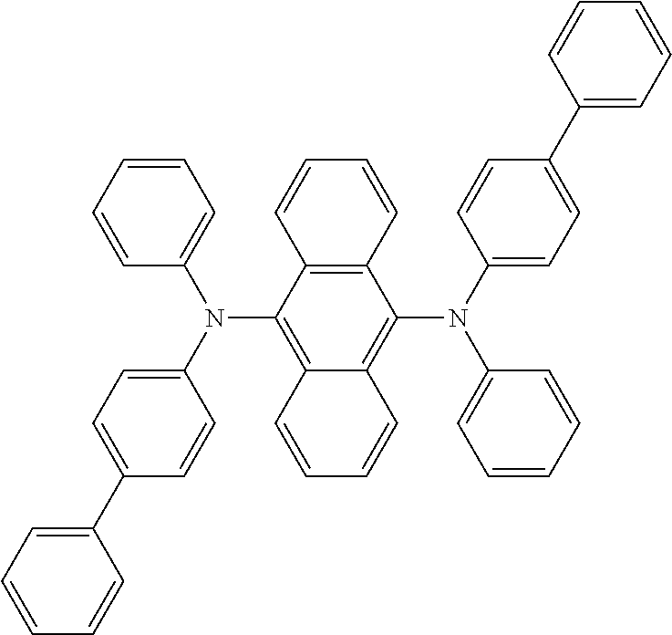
C12=C(C(N(C3=CC=CC=C3)C3=CC=C(C4=CC=CC=C4)C=C3)=C3C(=C1N(C1=CC=C(C4=CC=CC=C4)C=C1)C1=CC=CC=C1)C=CC=C3)C=CC=C2
